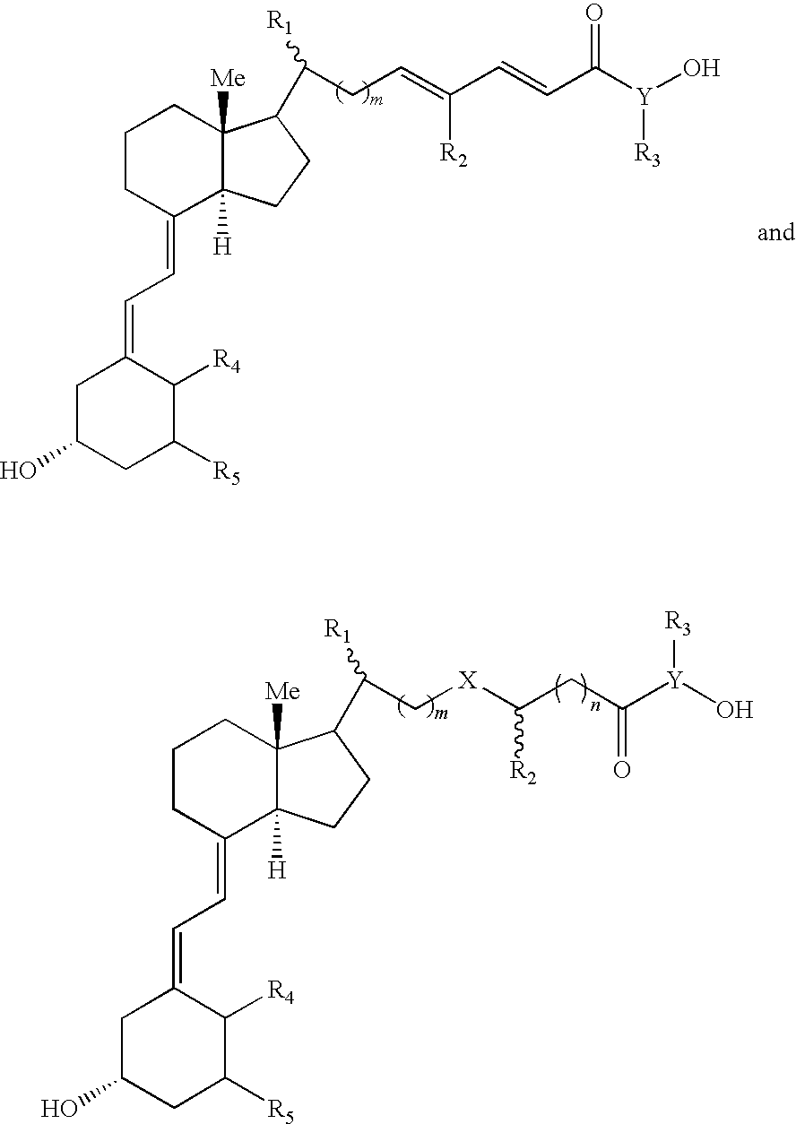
C1C(O)CC([R5])C([R4])C1=CC=C1C2([H])C([Me])(CCC1)C(C([R1])CC=C(C=CC([Y](O)[R3])=O)[R2])CC2.C1C(O)CC([R5])C([R4])C1=CC=C1C2([H])C([Me])(CCC1)C(C([R1])C[X]C(CC([Y](O)[R3])=O)[R2])CC2
